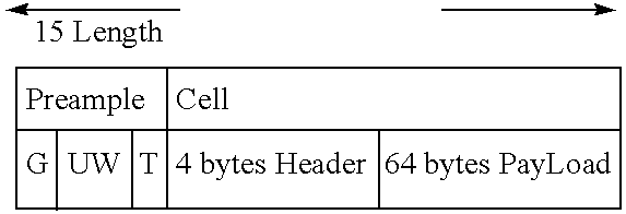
[UW].[T].C12C(CC1)CC2
